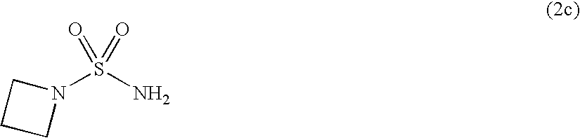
N1(S(N)(=O)=O)CCC1
